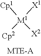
[Cp1][M1]([X2])([X1])[Cp2]
